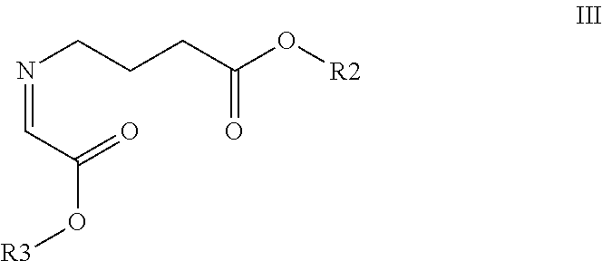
N(CCCC(O[R2])=O)=CC(=O)O[R3]
